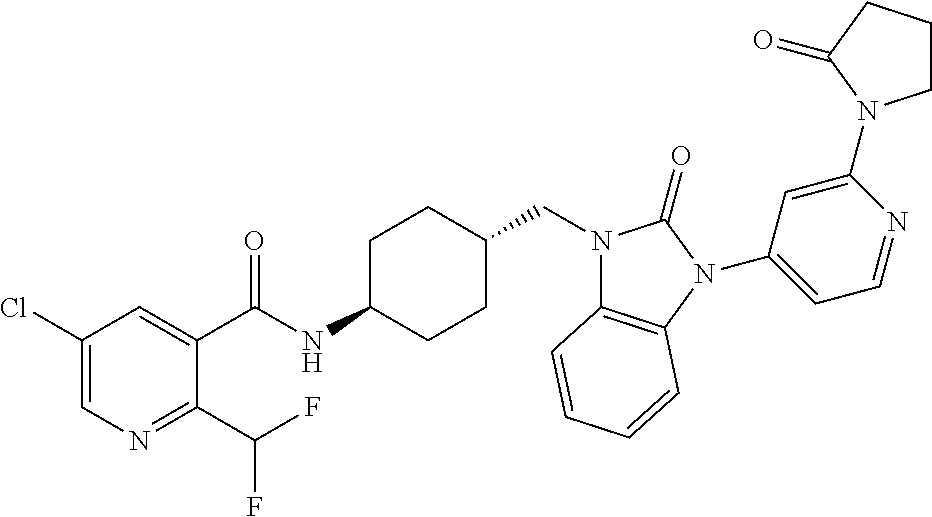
C1(Cl)=CN=C(C(F)F)C(C(NC2CCC(CN3C4=C(N(C5=CC=NC(N6CCCC6=O)=C5)C3=O)C=CC=C4)CC2)=O)=C1
